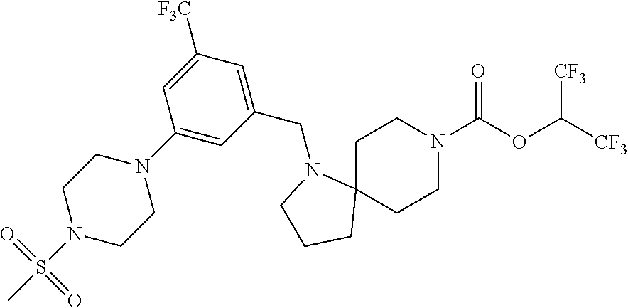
C1C2(CCN(C(OC([CF3])[CF3])=O)C1)N(CC1=CC([F3C])=CC(N3CCN(S(C)(=O)=O)CC3)=C1)CCC2
